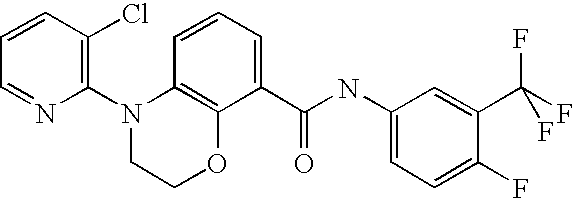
C1=CC(Cl)=C(N2CCOC3=C2C=CC=C3C(NC2=CC=C(F)C(C(F)(F)F)=C2)=O)N=C1
